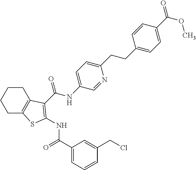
C1(C(=O)NC2=C(C(NC3=CC=C(CCC4=CC=C(C(=O)OC)C=C4)N=C3)=O)C3=C(CCCC3)S2)=CC=CC(CCl)=C1
